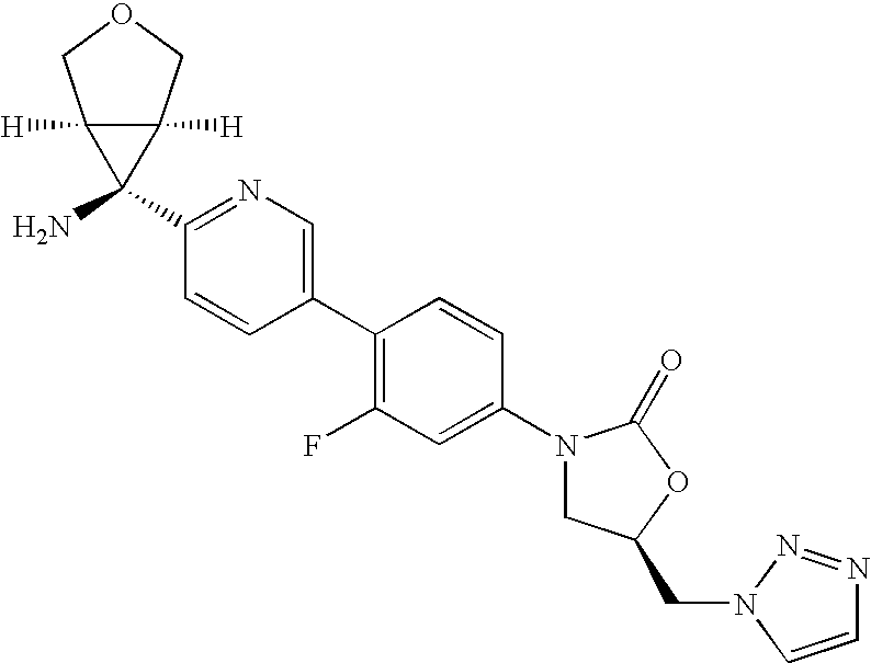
C1(N2CC(CN3C=CN=N3)OC2=O)=CC(F)=C(C2=CN=C(C3(N)C4([H])C3([H])COC4)C=C2)C=C1
